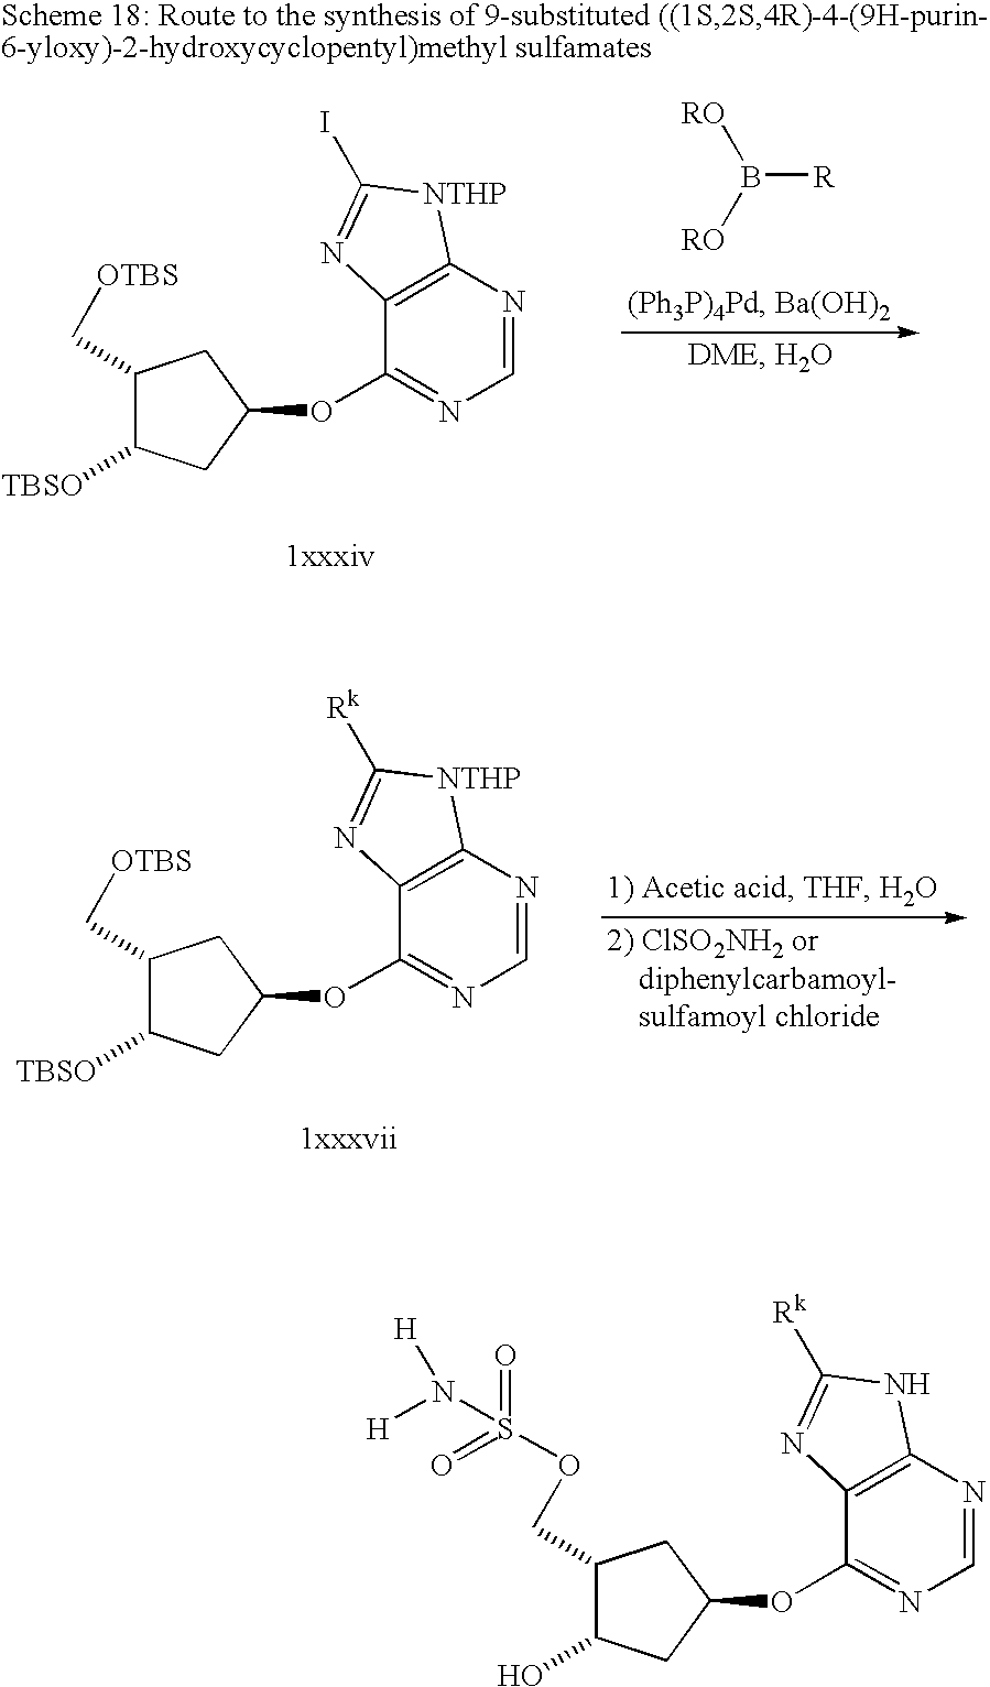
C1(C[OTBS])C([TBSO])CC(OC2=NC=NC3=C2N=C(I)[NTHP]3)C1.[RO]B([RO])[R].C1(C[OTBS])C([TBSO])CC(OC2=NC=NC3=C2N=C([Rk])[NTHP]3)C1.C1(COS(N([H])[H])(=O)=O)C(O)CC(OC2=NC=NC3=C2N=C([Rk])N3)C1
